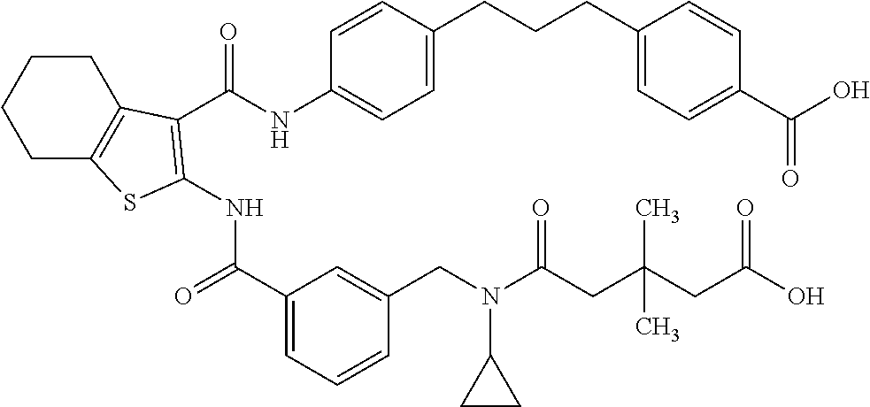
C1(C(=O)NC2=C(C(NC3=CC=C(CCCC4=CC=C(C(=O)O)C=C4)C=C3)=O)C3=C(CCCC3)S2)=CC=CC(CN(C(CC(CC(=O)O)(C)C)=O)C2CC2)=C1
